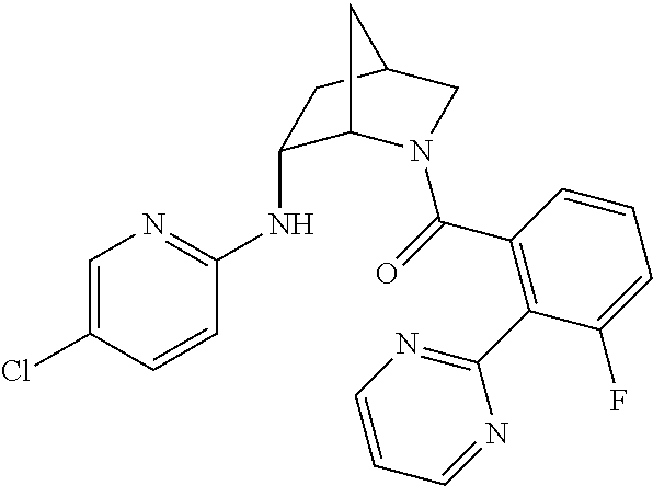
C1(NC2=NC=C(Cl)C=C2)C2N(C(=O)C3=C(C4=NC=CC=N4)C(F)=CC=C3)CC(C1)C2
